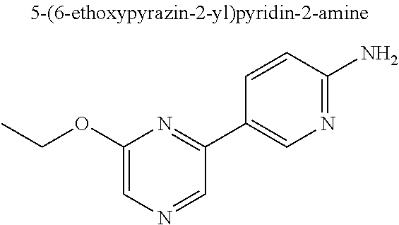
C1(C2=CN=C(N)C=C2)=NC(OCC)=CN=C1
